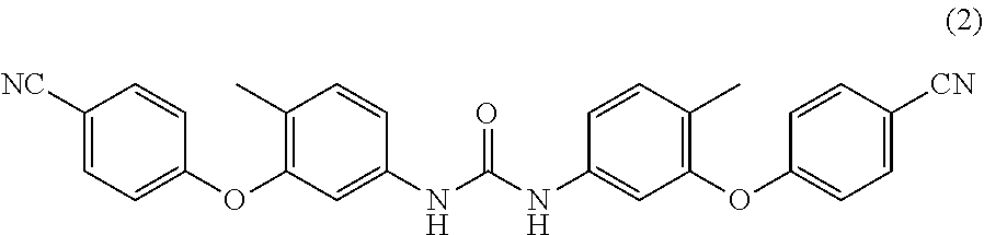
C1(C)=C(OC2=CC=C([NC])C=C2)C=C(NC(NC2=CC(OC3=CC=C([CN])C=C3)=C(C)C=C2)=O)C=C1
